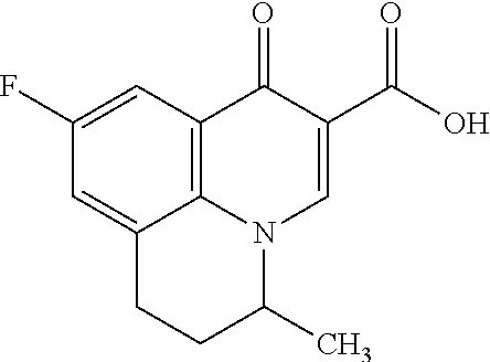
C12=C3C=C(F)C=C1CCC(C)N2C=C(C(=O)O)C3=O
